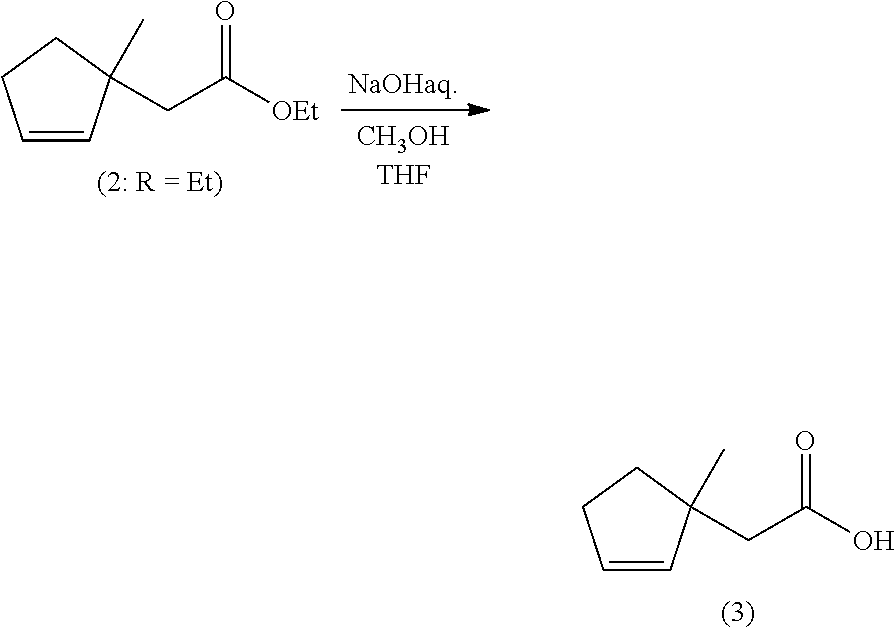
C1=CC(C)(CC([OEt])=O)CC1.C1=CC(C)(CC(O)=O)CC1
